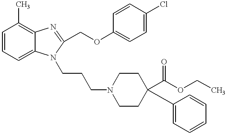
C1=CC=C2C(=C1C)N=C(COC1=CC=C(Cl)C=C1)N2CCCN1CCC(C(OCC)=O)(C2=CC=CC=C2)CC1
